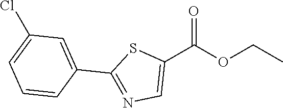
C1(C(OCC)=O)=CN=C(C2=CC(Cl)=CC=C2)S1
